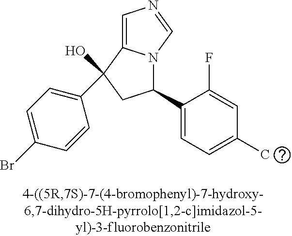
C1=C2N(C=N1)C(C1=CC=C(C)C=C1F)CC2(C1=CC=C(Br)C=C1)O
